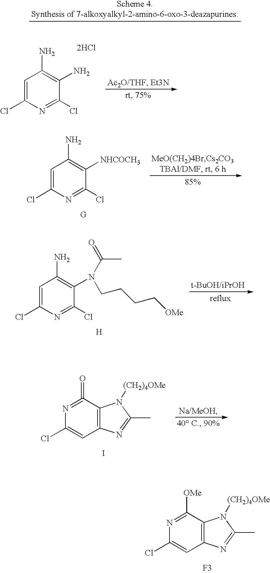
C1=C(Cl)N=C(Cl)C([NHCOCH3])=C1N.C1=C(Cl)N=C(Cl)C(N(C(C)=O)CCCC[OMe])=C1N.[H].N1=C(=O)C2=C(C=C1Cl)N=C(C)N2[(CH2)4OMe].I.N1=C([OMe])C2=C(C=C1Cl)N=C(C)N2[(CH2)4OMe].[F3].C1=C(Cl)N=C(Cl)C(N)=C1N.[2HCl]
